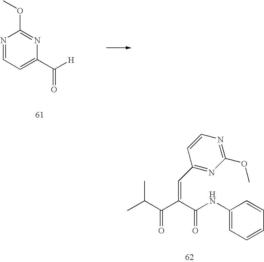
C1(C([H])=O)=CC=NC(OC)=N1.C1(NC(C(C(C(C)C)=O)=CC2=NC(OC)=NC=C2)=O)=CC=CC=C1
